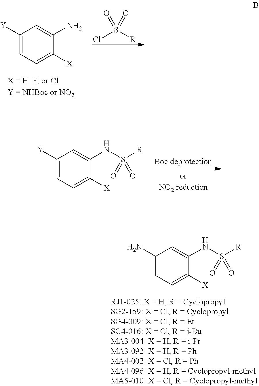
C1([Y])=CC=C([X])C(N)=C1.ClS([R])(=O)=O.C1([Y])=CC=C([X])C(NS([R])(=O)=O)=C1.C1(N)=CC=C([X])C(NS([R])(=O)=O)=C1
